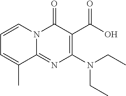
C(N(C1=C(C(O)=O)C(=O)N2C(=N1)C(C)=CC=C2)CC)C
